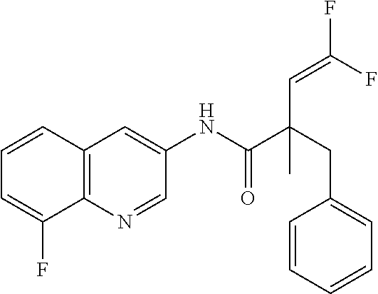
C12=C(C=CC=C1F)C=C(NC(C(CC1=CC=CC=C1)(C=C(F)F)C)=O)C=N2
